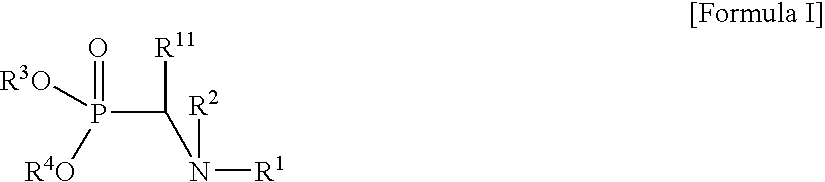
P(C(N([R1])[R2])[R11])([R4O])(=O)[R3O]
